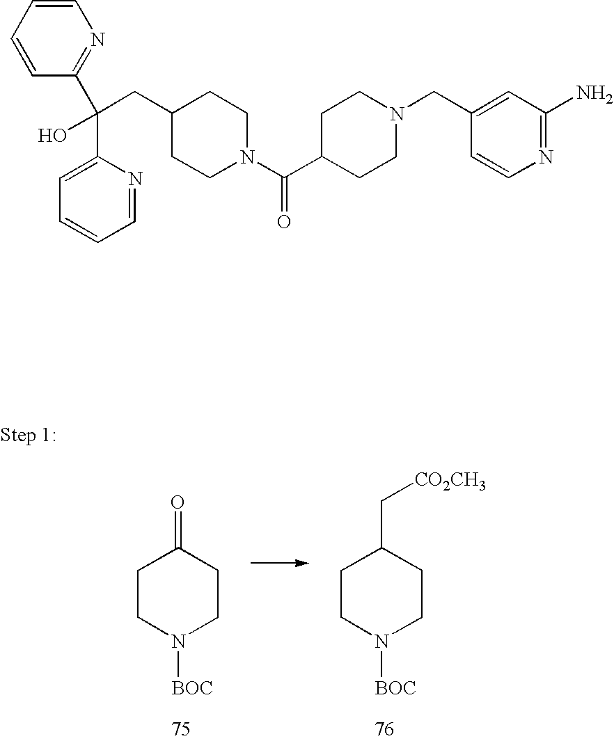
C1CN([BOC])CCC1=O.C1CN([BOC])CCC1C[CO2CH3].C(CC1CCN(C(C2CCN(CC3=CC(N)=NC=C3)CC2)=O)CC1)(C1=NC=CC=C1)(C1=CC=CC=N1)O
